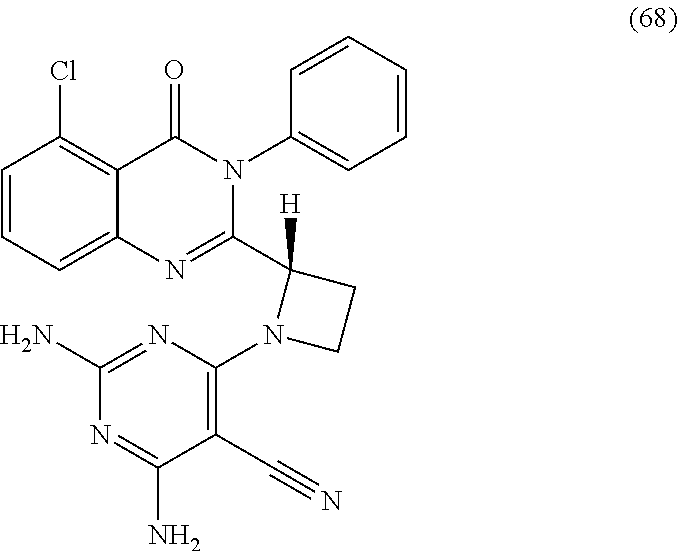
C1=CC=C2C(=C1Cl)C(=O)N(C1=CC=CC=C1)C(C1([H])N(C3=C(C#N)C(N)=NC(N)=N3)CC1)=N2
